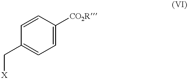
C1=CC([CO2R])=CC=C1C[X]
